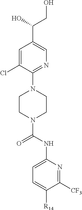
C1=C(Cl)C(N2CCN(C(NC3=CC=C([R14])C([CF3])=N3)=O)CC2)=NC=C1C(O)CO
